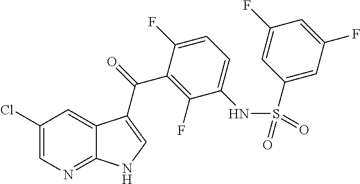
C1(Cl)=CN=C2C(=C1)C(C(=O)C1=C(F)C(NS(=O)(=O)C3=CC(F)=CC(F)=C3)=CC=C1F)=CN2
